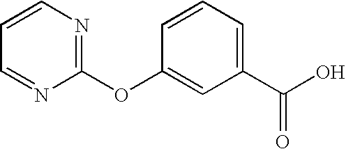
C1=CC=C(C(O)=O)C=C1OC1=NC=CC=N1
